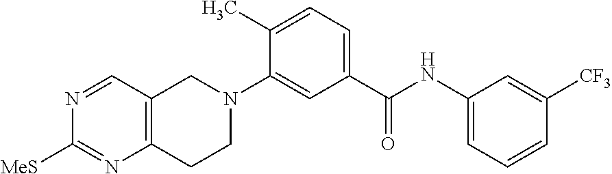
N1=CC2=C(N=C1[MeS])CCN(C1=CC(C(NC3=CC=CC([CF3])=C3)=O)=CC=C1C)C2
